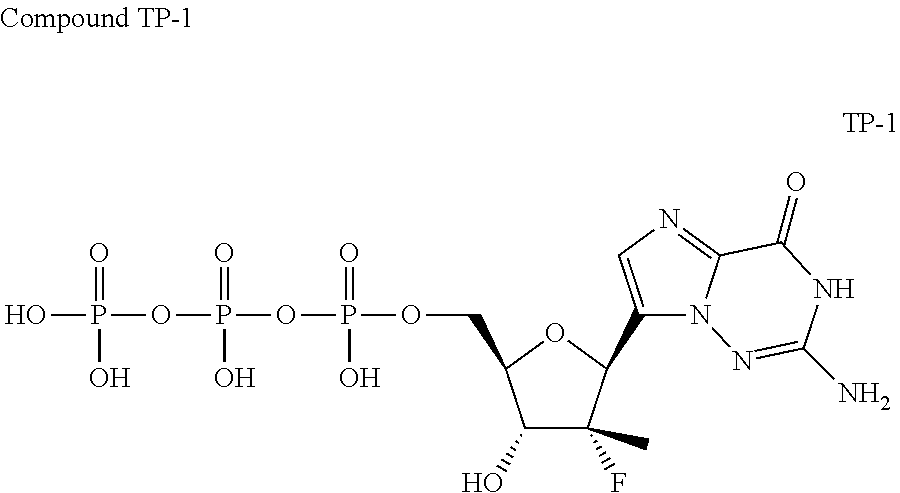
C1(O)C(C)(F)C(C2=CN=C3N2N=C(N)NC3=O)OC1COP(OP(OP(O)(=O)O)(=O)O)(=O)O
